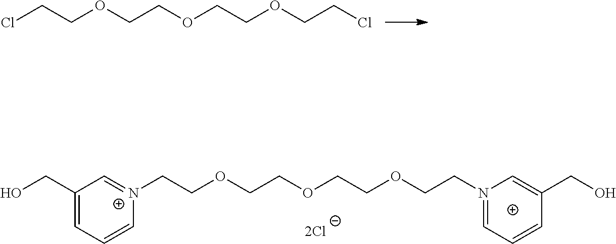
ClCCOCCOCCOCCCl.C1(CO)=CC=C[N+](CCOCCOCCOCCN2=CC=CC(CO)=C2)=C1
